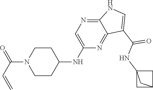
C1CC(NC2=CN=C3C(=N2)C(C(=O)NC24CC(C2)C4)=CN3)CCN1C(C=C)=O
